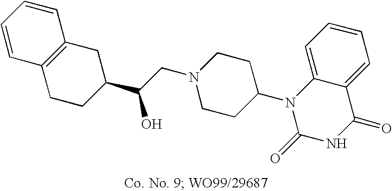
C1=CC=CC2=C1CC(C(O)CN1CCC(N3C(=O)NC(=O)C4=CC=CC=C34)CC1)CC2
